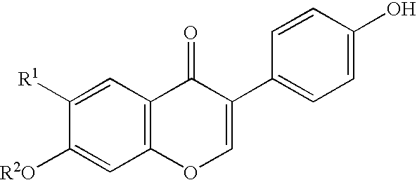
C1([R1])=CC2=C(C=C1[R2O])OC=C(C1=CC=C(O)C=C1)C2=O
